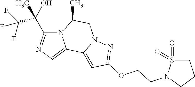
N12C(C(C(F)(F)F)(O)C)=NC=C1C1=CC(OCCN3S(=O)(=O)CCC3)=NN1CC2C
